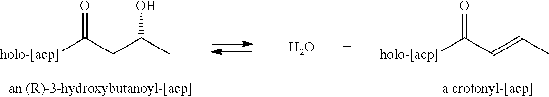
[holo-[acp]]C(CC(C)O)=O.O.[holo-[acp]]C(C=CC)=O
